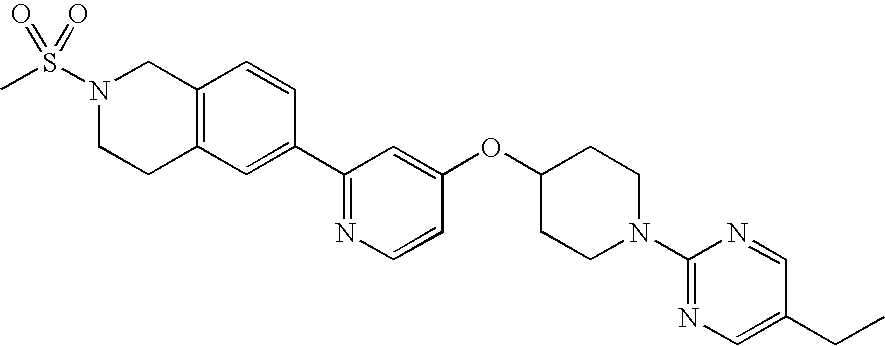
C12=C(C=C(C3=NC=CC(OC4CCN(C5=NC=C(CC)C=N5)CC4)=C3)C=C1)CCN(S(C)(=O)=O)C2
